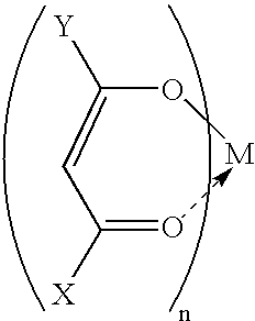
C(=O)(C=C(O[M])[Y])[X]
